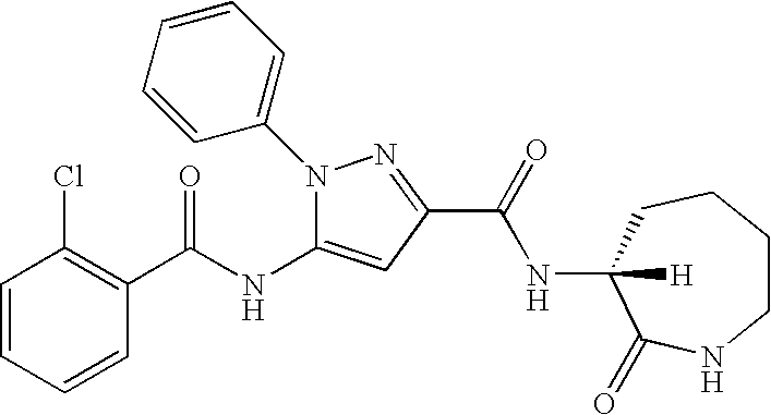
C1=CC=CC(C(NC2=CC(C(=O)NC3([H])C(=O)NCCCC3)=NN2C2=CC=CC=C2)=O)=C1Cl
